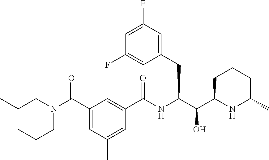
N1C(C)CCCC1C(C(NC(C1=CC(C(N(CCC)CCC)=O)=CC(C)=C1)=O)CC1=CC(F)=CC(F)=C1)O
